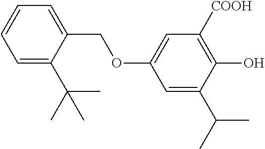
C1=C(C(C)(C)C)C(COC2=CC([COOH])=C(O)C(C(C)C)=C2)=CC=C1
